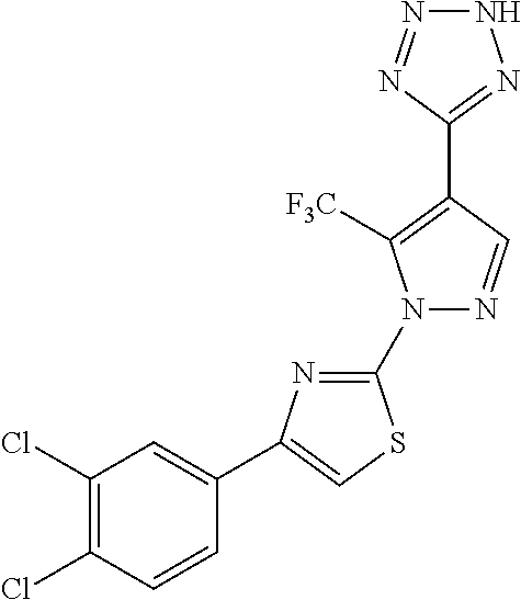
N1(C2=NC(C3=CC(Cl)=C(Cl)C=C3)=CS2)N=CC(C2=NNN=N2)=C1[F3C]
